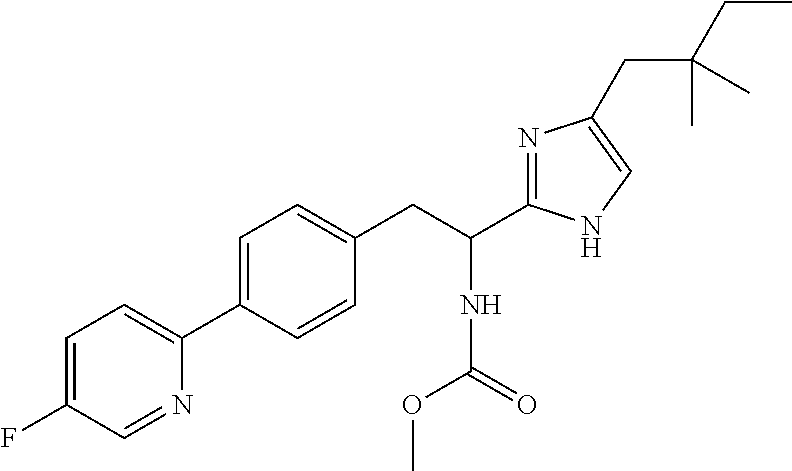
C1=C(F)C=NC(C2=CC=C(CC(C3=NC(CC(CC)(C)C)=CN3)NC(OC)=O)C=C2)=C1
